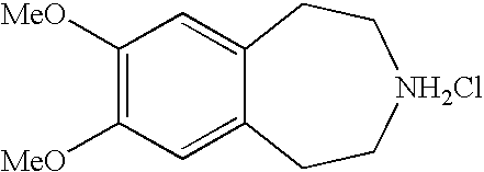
C1([MeO])=C([MeO])C=C2C(=C1)CC[NH2Cl]CC2
